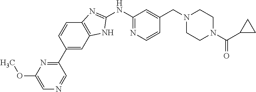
C1=C(OC)N=C(C2=CC3=C(C=C2)N=C(NC2=NC=CC(CN4CCN(C(=O)C5CC5)CC4)=C2)N3)C=N1
